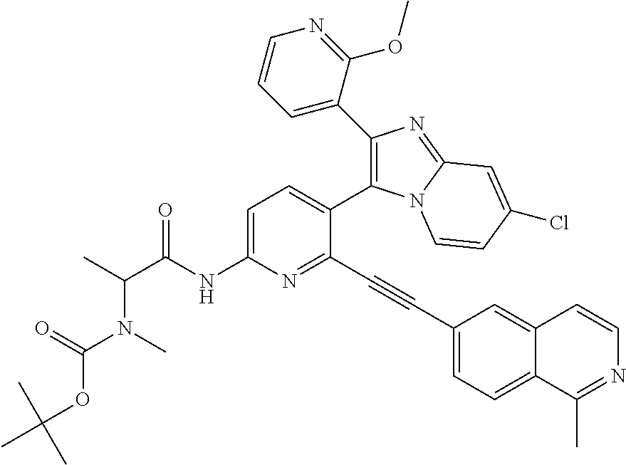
C1=C(NC(C(C)N(C)C(=O)OC(C)(C)C)=O)N=C(C#CC2=CC=C3C(=C2)C=CN=C3C)C(C2=C(C3=CC=CN=C3OC)N=C3N2C=CC(Cl)=C3)=C1
